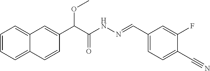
C(C(NN=CC1=CC=C(C#N)C(F)=C1)=O)(C1=CC2=CC=CC=C2C=C1)OC
